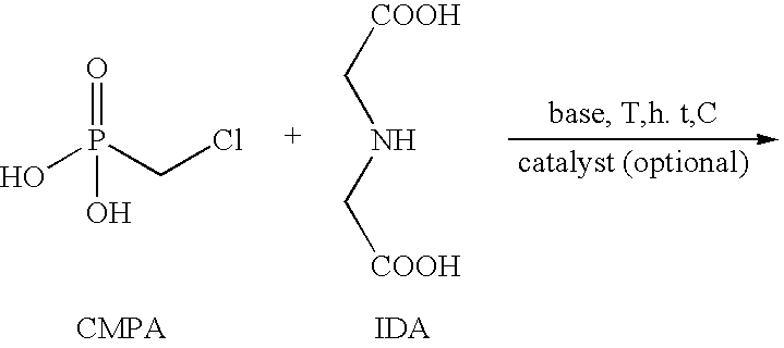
[COOH]CNC[COOH].O=P(CCl)(O)O
